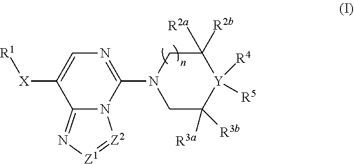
C1=C([X][R1])C2=N[Z1]=[Z2]N2C(N2CC([R3a])([R3b])[Y]([R4])([R5])C([R2a])([R2b])C2)=N1
